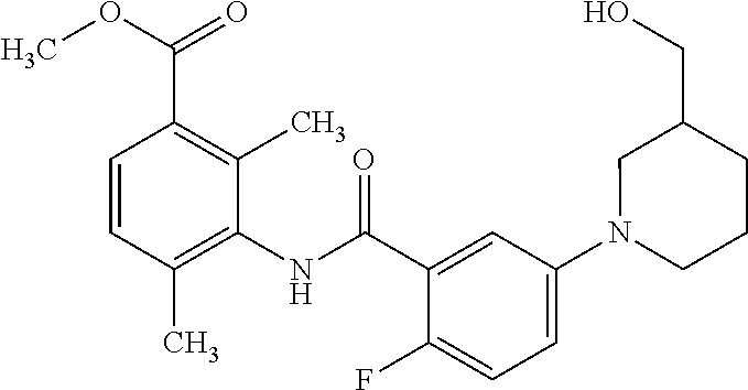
C1=CC(C)=C(NC(=O)C2=CC(N3CCCC(CO)C3)=CC=C2F)C(C)=C1C(OC)=O
